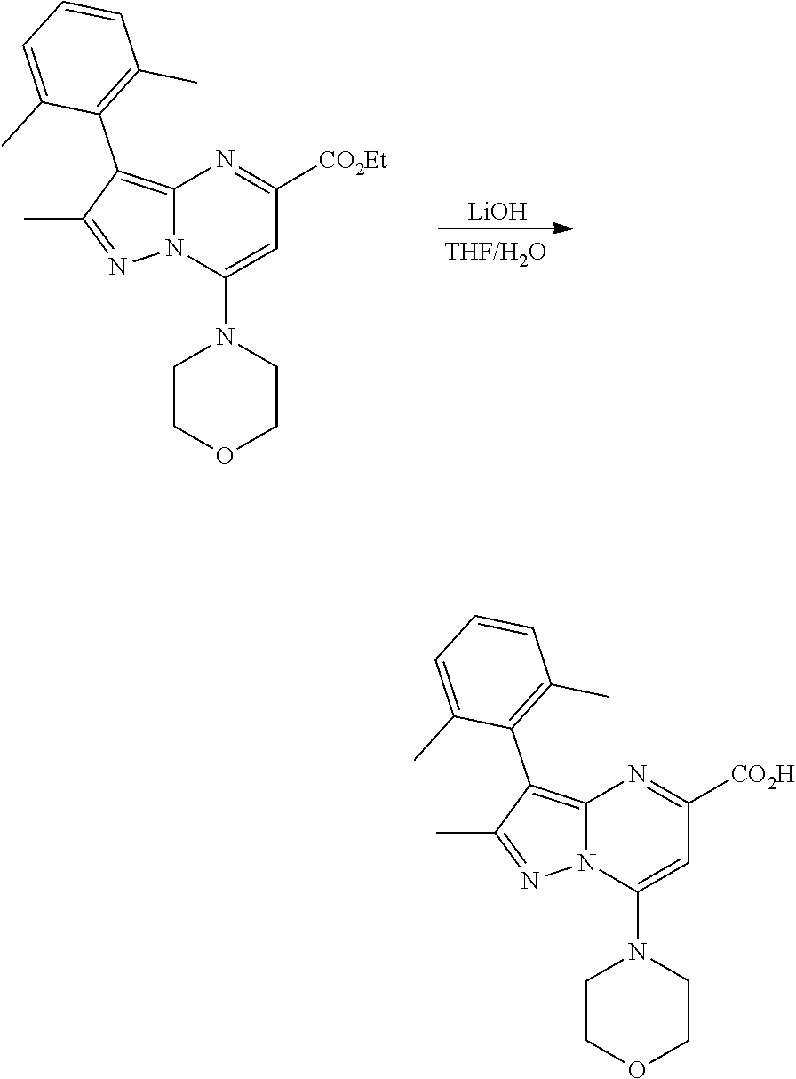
N12C(=C(C3=C(C)C=CC=C3C)C(C)=N1)N=C([CO2Et])C=C2N1CCOCC1.[LiOH].N12C(=C(C3=C(C)C=CC=C3C)C(C)=N1)N=C([CO2H])C=C2N1CCOCC1
